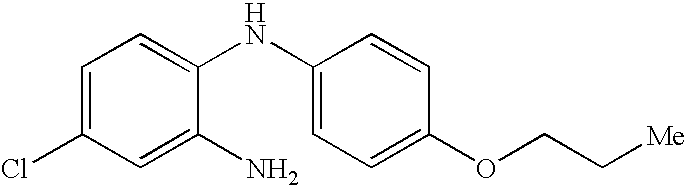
C1=C(Cl)C=C(N)C(NC2=CC=C(OCC[Me])C=C2)=C1
